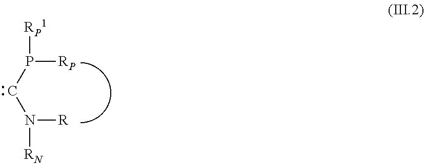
C(P([RP])[RP1])N([R])[RN]
